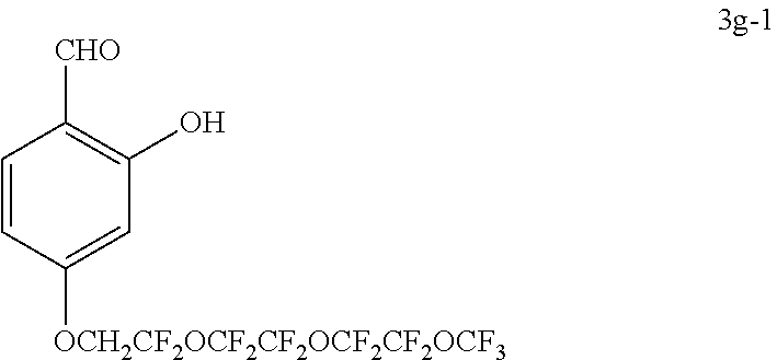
C1=CC([OCH2CF2OCF2CF2OCF2CF2OCF3])=CC(O)=C1[CHO]
